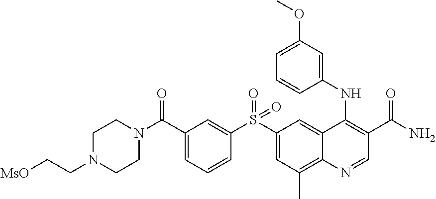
C(C1=CC=CC(S(C2=CC(C)=C3C(=C2)C(NC2=CC(OC)=CC=C2)=C(C(N)=O)C=N3)(=O)=O)=C1)(N1CCN(CC[MsO])CC1)=O
